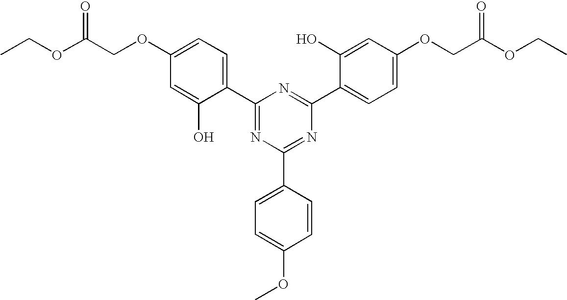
CCOC(COC1=CC=C(C2=NC(C3=CC=C(OC)C=C3)=NC(C3=CC=C(OCC(OCC)=O)C=C3O)=N2)C(O)=C1)=O
